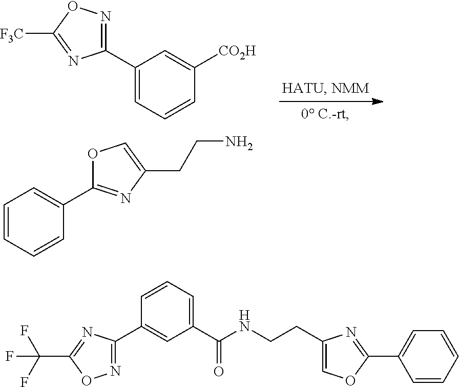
C1=CC([CO2H])=CC(C2=NOC([F3C])=N2)=C1.C1=CC(C2=NC(CCN)=CO2)=CC=C1.N1=C(C2=CC(C(=O)NCCC3=COC(C4=CC=CC=C4)=N3)=CC=C2)N=C(C(F)(F)F)O1
